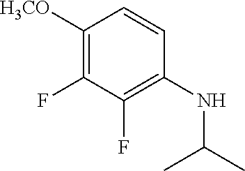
C1([H3CO])=C(F)C(F)=C(NC(C)C)C=C1
